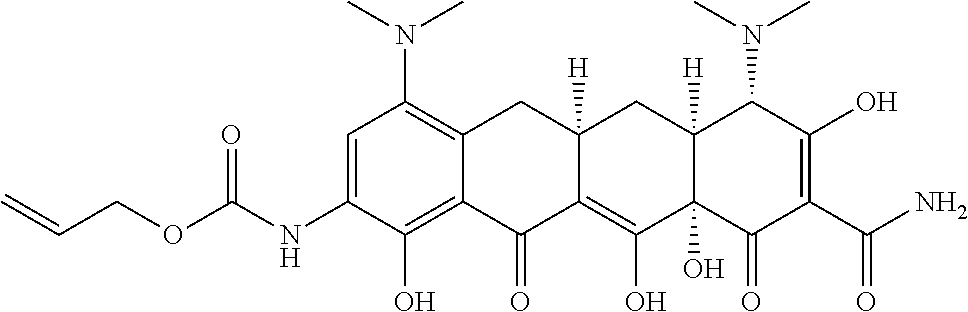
C1=C(NC(OCC=C)=O)C(O)=C2C(=C1N(C)C)CC1([H])C(=C(O)C3(O)C([H])(C1)C(N(C)C)C(O)=C(C(N)=O)C3=O)C2=O
